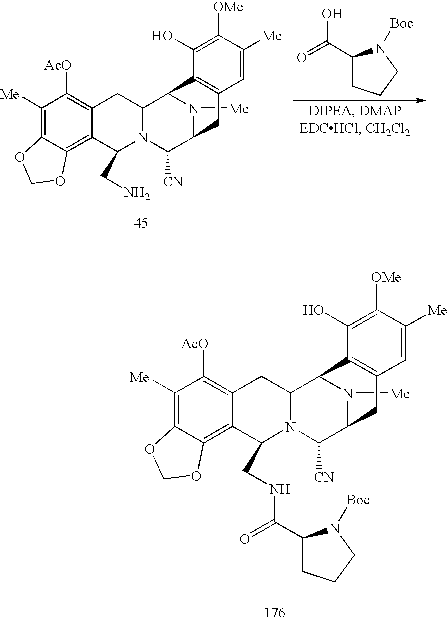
C1([Me])=C2C(=C3C(=C1[AcO])CC1N(C3CNC(=O)C3CCCN3[Boc])C([CN])C3N([Me])C1C1=C(C3)C=C([Me])C([OMe])=C1O)OCO2.C1([Me])=C2C(=C3C(=C1[AcO])CC1N(C3CN)C([CN])C3N([Me])C1C1=C(C3)C=C([Me])C([OMe])=C1O)OCO2.C1(C(=O)O)CCCN1[Boc]
